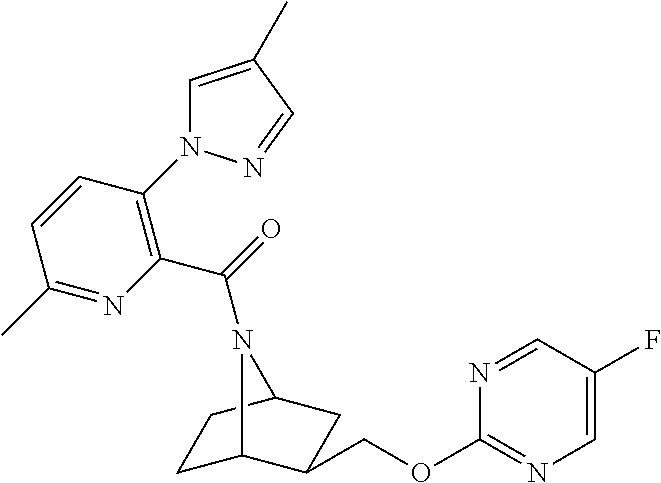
C1C2C(COC3=NC=C(F)C=N3)CC(C1)N2C(=O)C1=C(N2C=C(C)C=N2)C=CC(C)=N1
